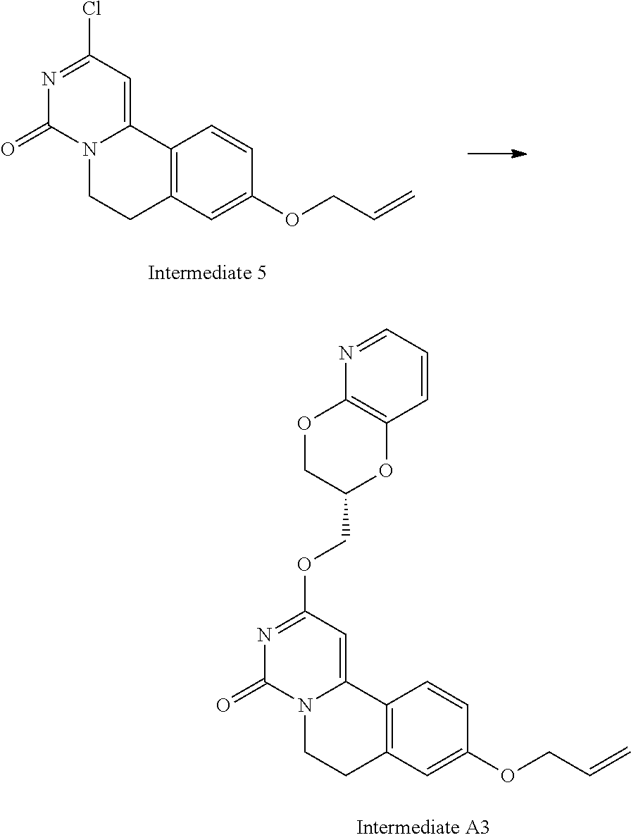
C12=C(C=C(OCC=C)C=C1)CCN1C2=CC(Cl)=NC1=O.C12=C(C=C(OCC=C)C=C1)CCN1C2=CC(OCC2OC3=C(OC2)N=CC=C3)=NC1=O
